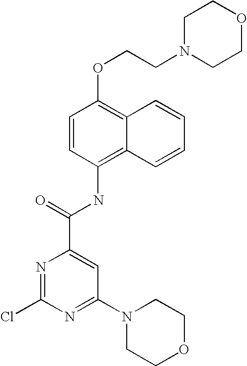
C1=CC(NC(C2=CC(N3CCOCC3)=NC(Cl)=N2)=O)=C2C(=C1OCCN1CCOCC1)C=CC=C2
